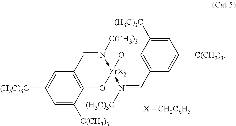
N1([(H3C)3C])->[ZrX2]2(-N([C(CH3)3])=CC3=C(O2)C([C(CH3)3])=CC([(H3C)3C])=C3)OC2=C(C=1)C=C([C(CH3)3])C=C2[(H3C)3C]
